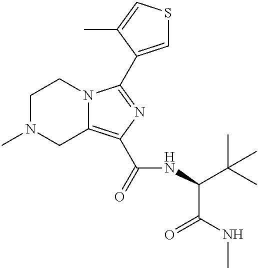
C1N(C)CC2=C(C(=O)NC(C(C)(C)C)C(NC)=O)N=C(C3=CSC=C3C)N2C1
